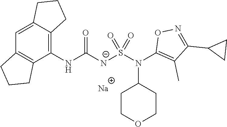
[Na].C1(NC([N-]S(N(C2=C(C)C(C3CC3)=NO2)C2CCOCC2)(=O)=O)=O)=C2C(=CC3=C1CCC3)CCC2
